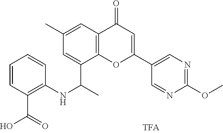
C1=CC(C(=O)O)=C(NC(C)C2=CC(C)=CC3=C2OC(C2=CN=C(OC)N=C2)=CC3=O)C=C1
